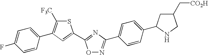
O1N=C(C2=CC=C(C3CC(C[CO2H])CN3)C=C2)N=C1C1=CC(C2=CC=C(F)C=C2)=C([F3C])S1
